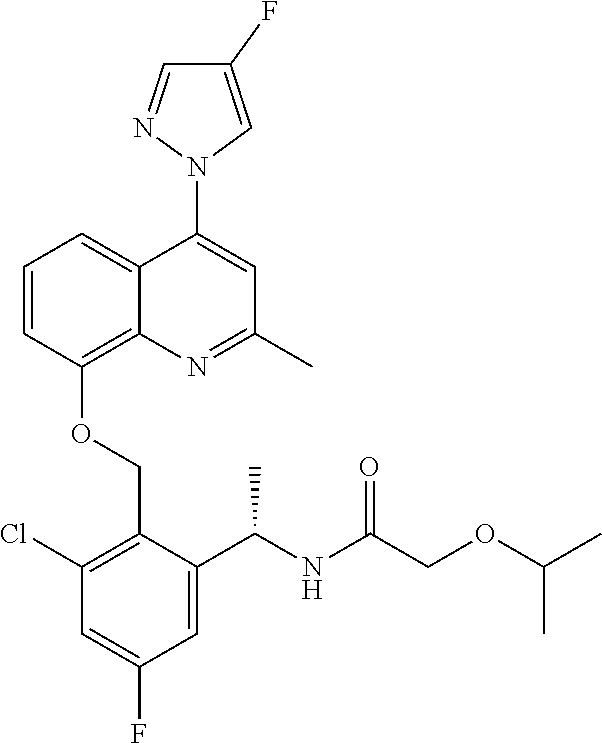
C1=CC(OCC2=C(Cl)C=C(F)C=C2C(NC(COC(C)C)=O)C)=C2C(=C1)C(N1C=C(F)C=N1)=CC(C)=N2
